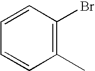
C1=CC(Br)=C(C)C=C1
